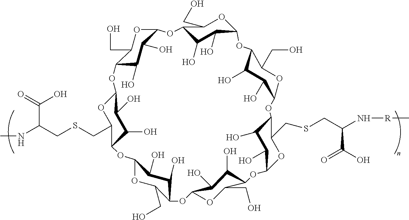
CNC(CSCC1C2OC3OC(CO)C(C(O)C3O)OC3OC(CO)C(C(O)C3O)OC3C(O)C(O)C(C(CSCC(N[R]C)C(O)=O)O3)OC3C(O)C(O)C(C(CO)O3)OC3C(O)C(O)C(C(CO)O3)OC3C(O)C(O)C(C(CO)O3)OC(C(O)C2O)O1)C(=O)O
